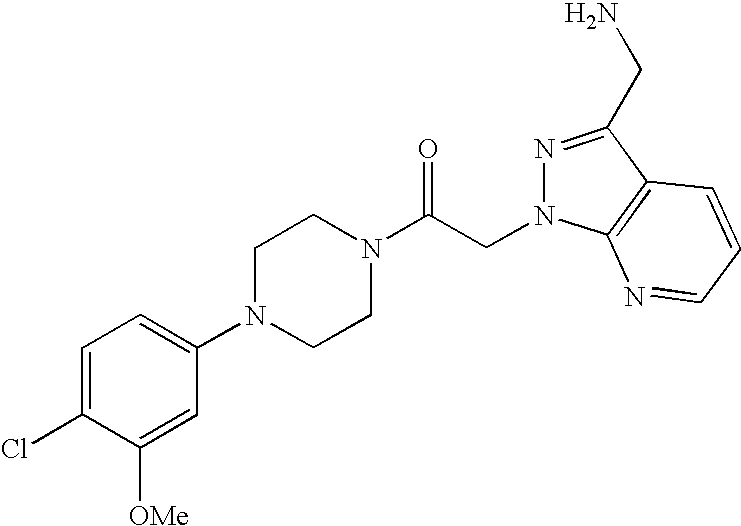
C1=C(Cl)C([OMe])=CC(N2CCN(C(CN3N=C(CN)C4=C3N=CC=C4)=O)CC2)=C1
